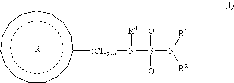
c1cccc([(CH2)a]N(S(N([R2])[R1])(=O)=O)[R4])cccccccccc1.[R]
